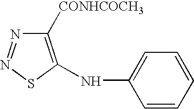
C1([CONHCOCH3])=C(NC2=CC=CC=C2)SN=N1
